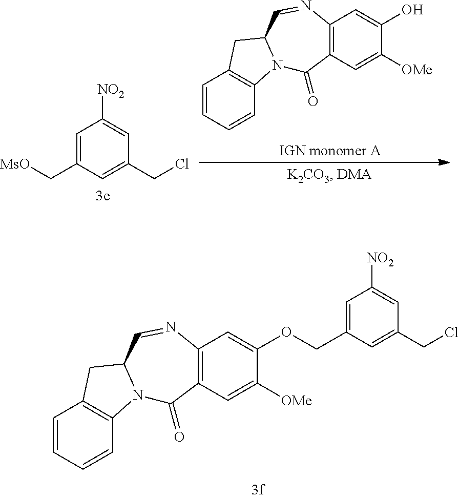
C1=C(C[MsO])C=C(CCl)C=C1[NO2].C1=CC=CC2=C1CC1N2C(=O)C2=C(N=C1)C=C(O)C([OMe])=C2.C1=CC=CC2=C1CC1N2C(=O)C2=C(N=C1)C=C(OCC1=CC([NO2])=CC(CCl)=C1)C([OMe])=C2
